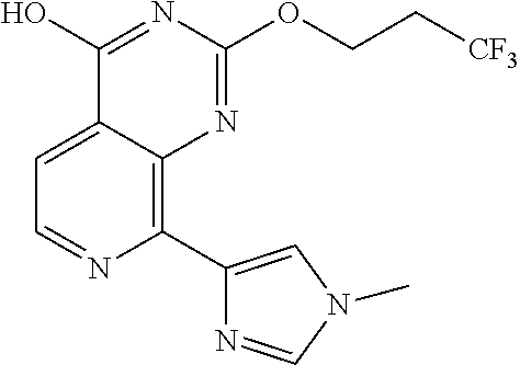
C1=C2C(=C(C3=CN(C)C=N3)N=C1)N=C(OCC[CF3])N=C2O
